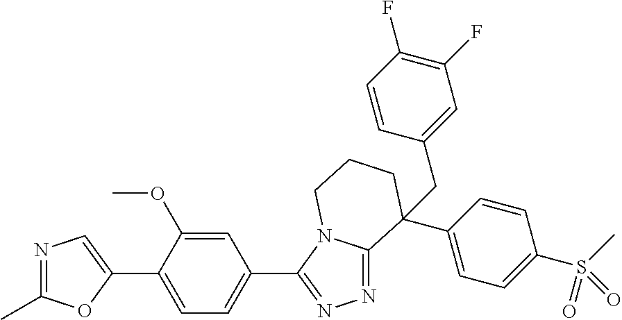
N1=C(C)OC(C2=CC=C(C3=NN=C4N3CCCC4(C3=CC=C(S(C)(=O)=O)C=C3)CC3=CC(F)=C(F)C=C3)C=C2OC)=C1
